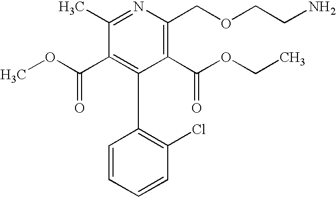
N1=C(C)C(C(OC)=O)=C(C2=C(Cl)C=CC=C2)C(C(OCC)=O)=C1COCCN
